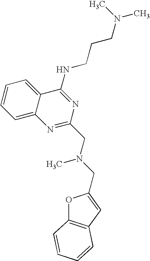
C1=C2C(=CC=C1)C(NCCCN(C)C)=NC(CN(CC1=CC3=C(O1)C=CC=C3)C)=N2
